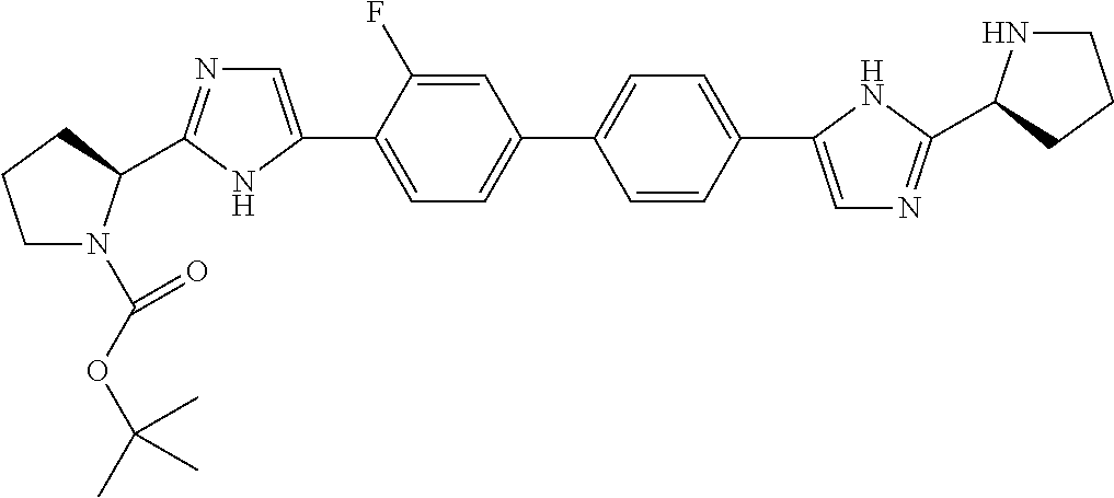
C1=C(F)C(C2=CN=C(C3N(C(=O)OC(C)(C)C)CCC3)N2)=CC=C1C1=CC=C(C2=CN=C(C3NCCC3)N2)C=C1
